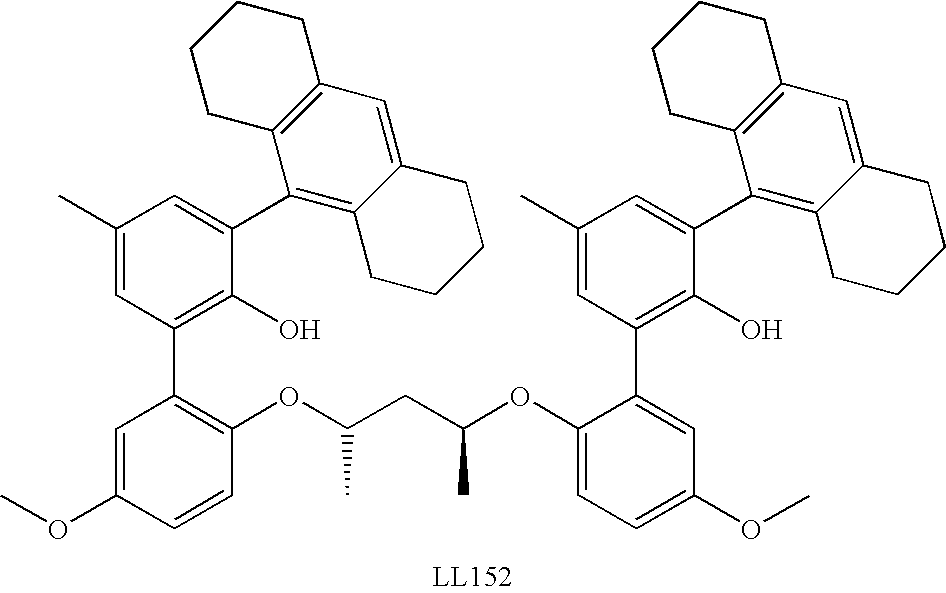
C1(OC(CC(OC2=C(C3=C(O)C(C4=C5C(=CC6=C4CCCC6)CCCC5)=CC(C)=C3)C=C(OC)C=C2)C)C)=CC=C(OC)C=C1C1=C(O)C(C2=C3C(=CC4=C2CCCC4)CCCC3)=CC(C)=C1
